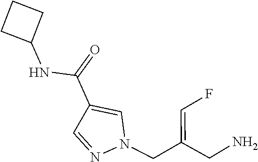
N1(CC(CN)=CF)N=CC(C(=O)NC2CCC2)=C1
